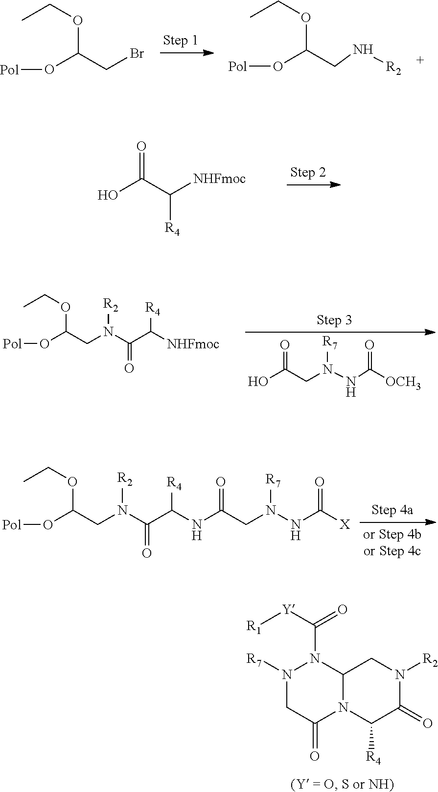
CCOC(CBr)O[Pol].CCOC(CN[R2])O[Pol].OC(C([NHFmoc])[R4])=O.OC(CN(NC([OCH3])=O)[R7])=O.CCOC(O[Pol])CN(C(C([NHFmoc])[R4])=O)[R2].CCOC(O[Pol])CN(C(C(NC(CN(NC([X])=O)[R7])=O)[R4])=O)[R2].N1([R7])CC(=O)N2C(N1C([Y][R1])=O)CN([R2])C(=O)C2[R4]
